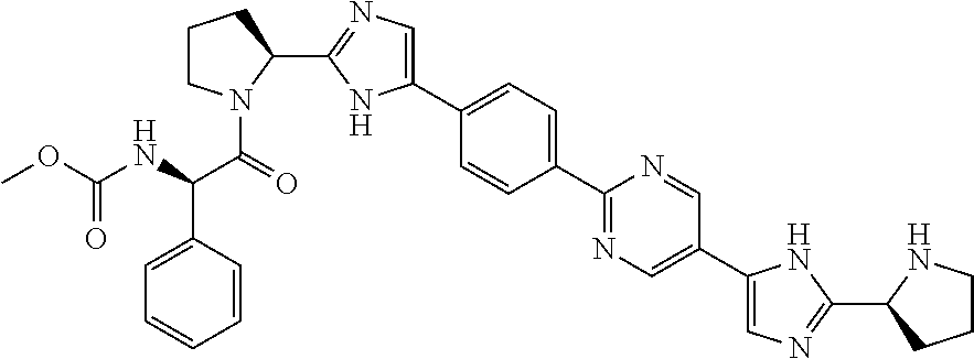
C1(C2=CC=C(C3=NC=C(C4=CN=C(C5CCCN5)N4)C=N3)C=C2)=CN=C(C2CCCN2C(C(NC(OC)=O)C2=CC=CC=C2)=O)N1
